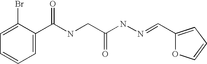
C1=C(Br)C(C(NCC(NN=CC2=CC=CO2)=O)=O)=CC=C1
